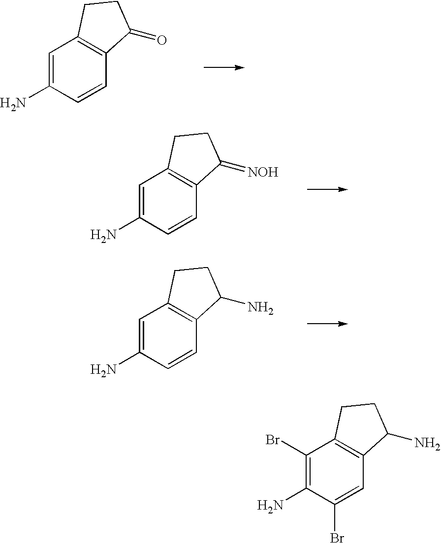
C1=C(N)C=CC2=C1CCC2=O.C1=C(N)C=CC2=C1CCC2=[NOH].C1=C(N)C=CC2=C1CCC2N.C1(Br)=C(N)C(Br)=CC2=C1CCC2N
